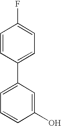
C1(C2=CC=CC(O)=C2)=CC=C(F)C=C1
